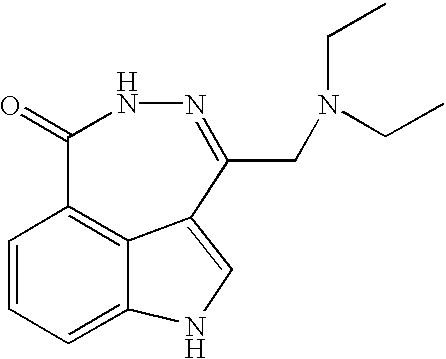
C12=C3C=CC=C1NC=C2C(CN(CC)CC)=NNC3=O
